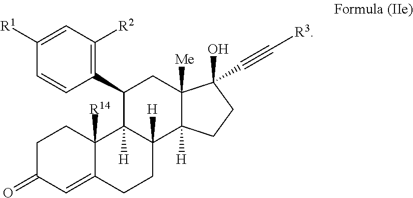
C1C(=O)C=C2C([R14])(C1)C1([H])C([H])(CC2)C2([H])C([Me])(CC1C1=C([R2])C=C([R1])C=C1)C(O)(C#C[R3])CC2
